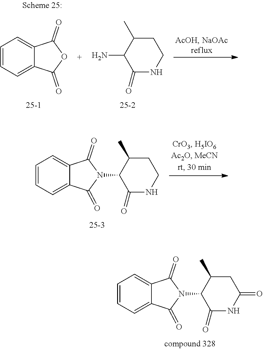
C1=CC=C2C(=C1)C(=O)N(C1C(=O)NC(=O)CC1C)C2=O.NC1C(=O)NCCC1C.C1=CC=C2C(=C1)C(=O)OC2=O.C1=CC=C2C(=C1)C(=O)N(C1C(=O)NCCC1C)C2=O
